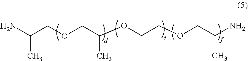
C(OCCOCC(N)C)(COCC(N)C)C
